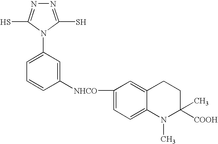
C1=C(N2C(S)=NN=C2S)C=C([NHCO]C2=CC=C3C(=C2)CCC(C)([COOH])N3C)C=C1
